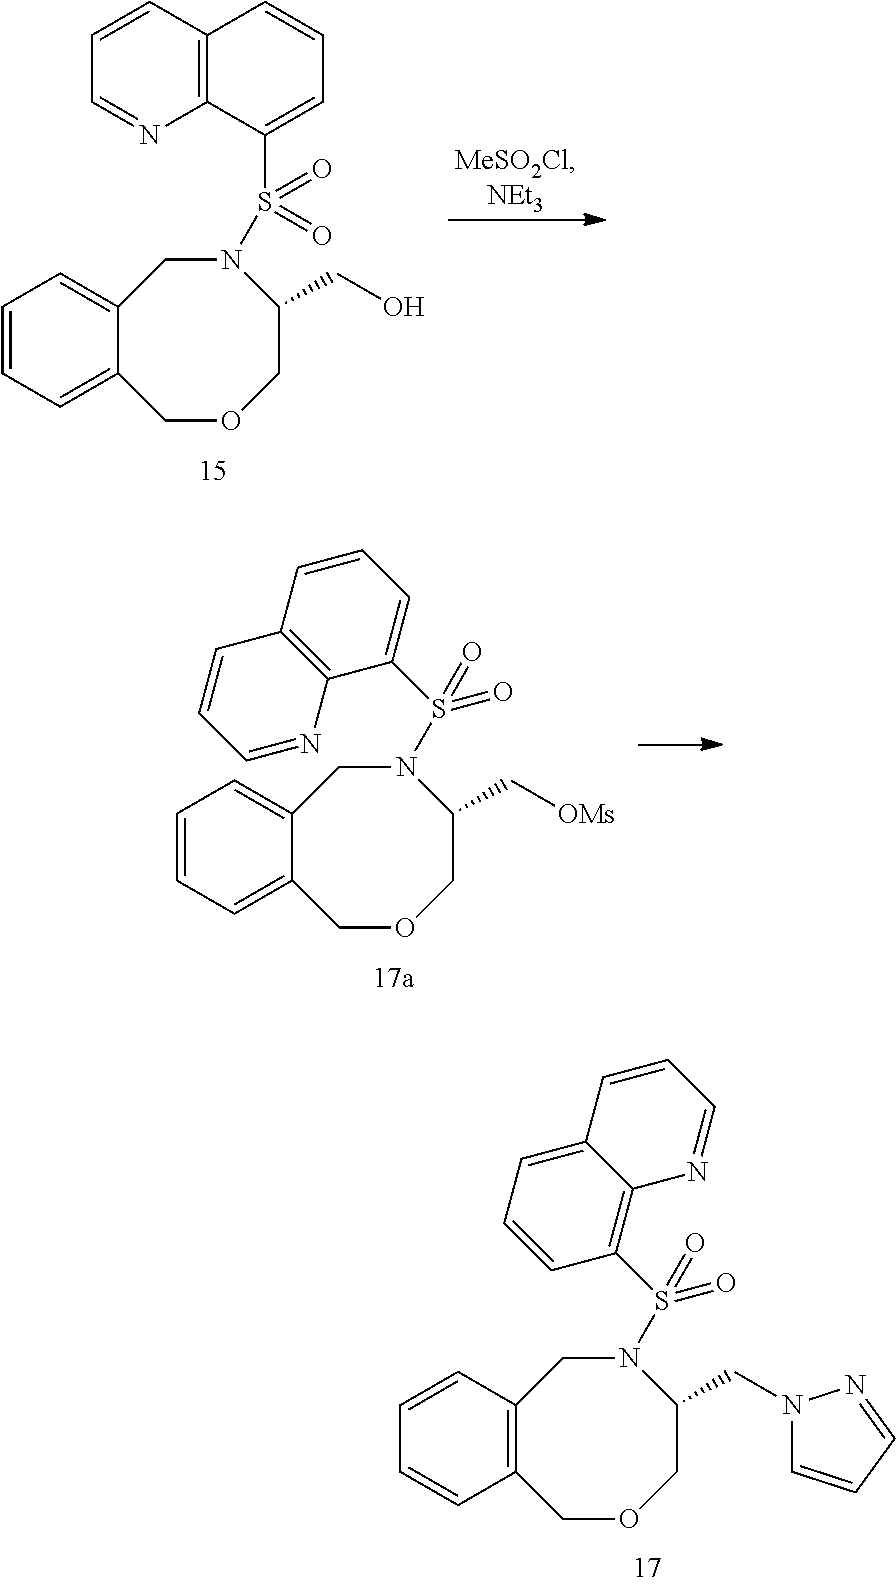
C12=CC=CC=C1COCC(CO)N(S(C1=CC=CC3=C1N=CC=C3)(=O)=O)C2.C12=CC=CC=C1COCC(C[OMs])N(S(C1=CC=CC3=C1N=CC=C3)(=O)=O)C2.C12=C(COCC(CN3C=CC=N3)N(S(C3=C4C(=CC=C3)C=CC=N4)(=O)=O)C1)C=CC=C2
